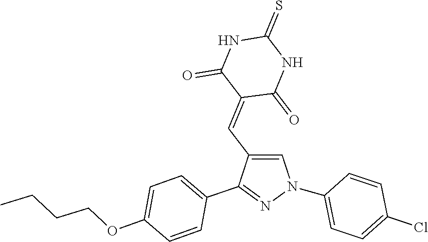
C1(N2C=C(C=C3C(=O)NC(=S)NC3=O)C(C3=CC=C(OCCCC)C=C3)=N2)=CC=C(Cl)C=C1
